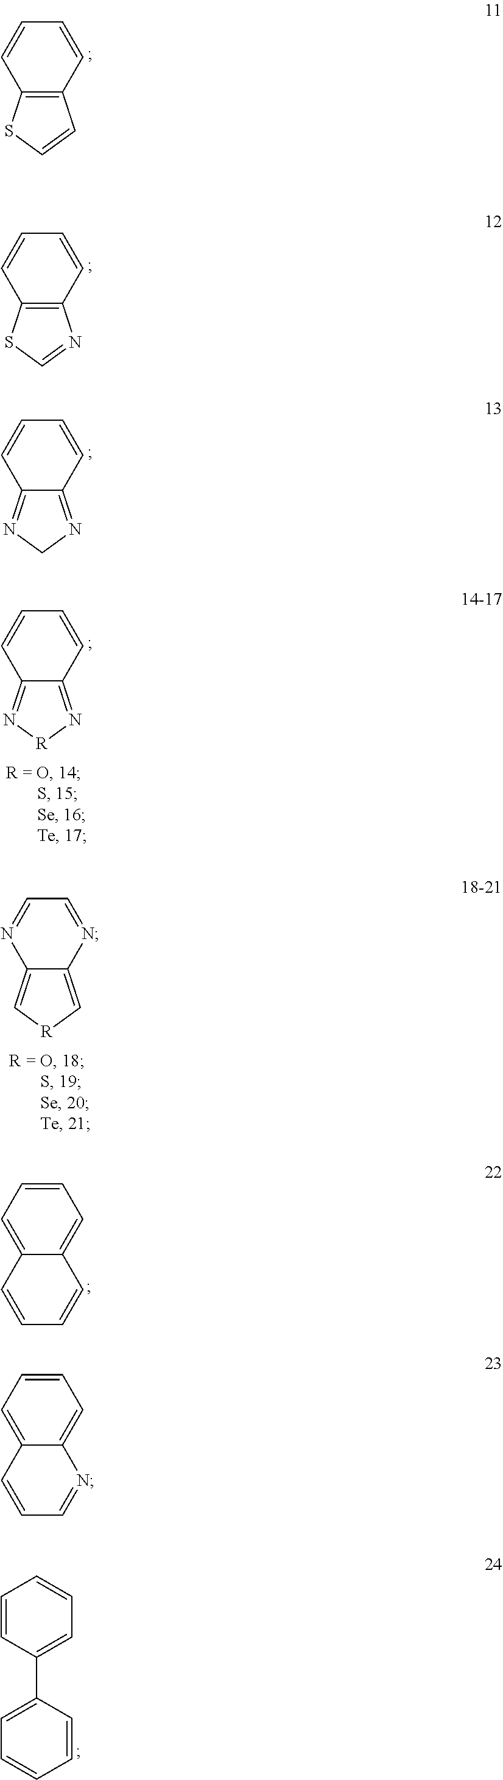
C12=C(C=CC=C1)C=CS2.C12=C(C=CC=C1)N=CS2.C12=NCN=C1C=CC=C2.C12=N[R]N=C1C=CC=C2.C12=C[R]C=C1N=CC=N2.C1=CC=C2C(=C1)C=CC=C2.C1=CC(C2=CC=CC=C2)=CC=C1.C1=CC=C2C(=C1)N=CC=C2
